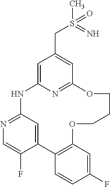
C1=C2N=C(C=C1CS(C)(=N)=O)OCCCOC1=C(C3=CC(=NC=C3F)N2)C=CC(F)=C1
